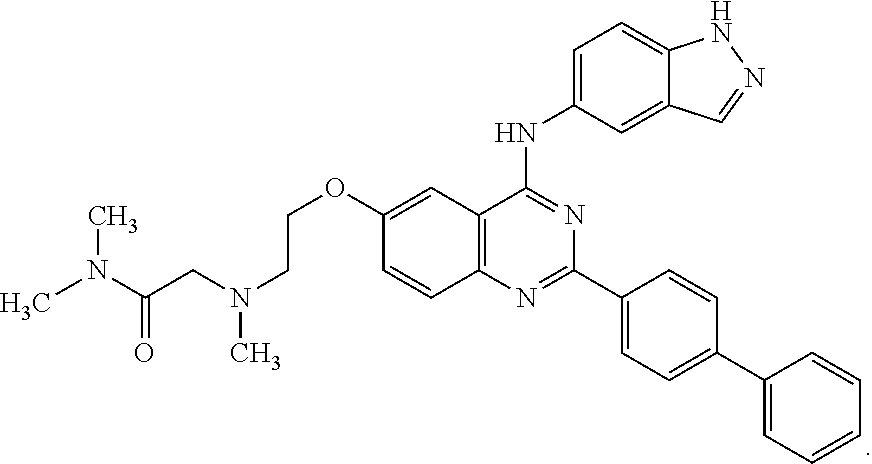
C12=C(N=C(C3=CC=C(C4=CC=CC=C4)C=C3)N=C1NC1=CC=C3C(=C1)C=NN3)C=CC(OCCN(C)CC(N(C)C)=O)=C2
